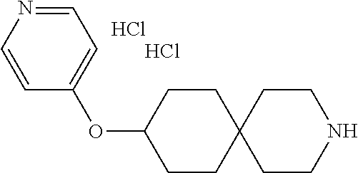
Cl.Cl.O(C1CCC2(CC1)CCNCC2)C1=CC=NC=C1
